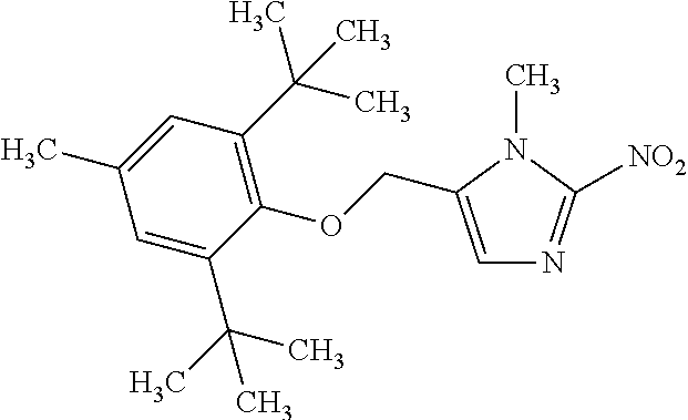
C1=C(COC2=C(C(C)(C)C)C=C(C)C=C2C(C)(C)C)N(C)C([NO2])=N1
